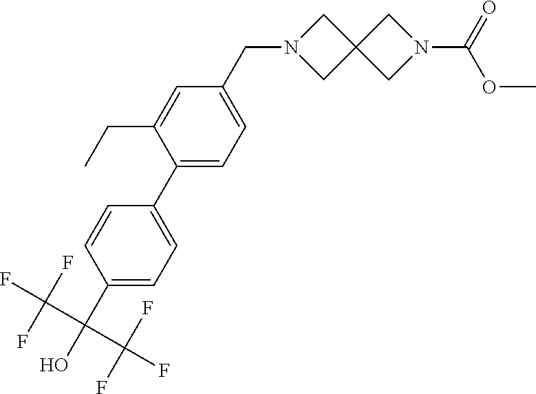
C1(C(O)(C(F)(F)F)C(F)(F)F)=CC=C(C2=CC=C(CN3CC4(C3)CN(C(OC)=O)C4)C=C2CC)C=C1
